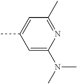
C1=C(N(C)C)N=C(C)C=C1C
